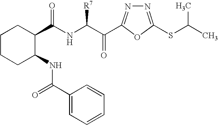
N1=C(SC(C)C)OC(C(C(NC(C2CCCCC2NC(C2=CC=CC=C2)=O)=O)[R7])=O)=N1
